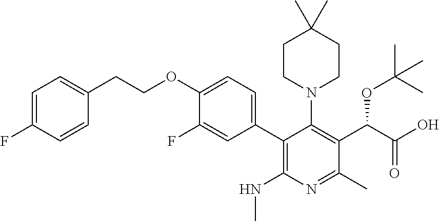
C1=C(F)C=CC(CCOC2=CC=C(C3=C(NC)N=C(C)C(C(C(O)=O)OC(C)(C)C)=C3N3CCC(C)(C)CC3)C=C2F)=C1
